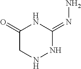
C1(=O)CNNC(=NN)N1
